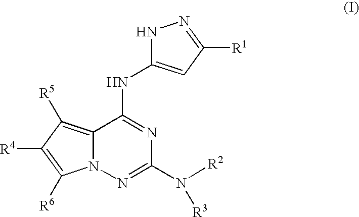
C12=C([R5])C([R4])=C([R6])N1N=C(N([R2])[R3])N=C2NC1=CC([R1])=NN1
